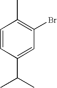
C1=CC(C(C)C)=CC(Br)=C1C
